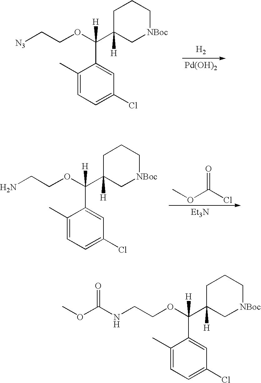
C1(C)=CC=C(Cl)C=C1C(OCC[N3])(C1([H])C[NBoc]CCC1)[H].[H2].[Pd(OH)2].COC(Cl)=O.[Et3N].C1(C)=CC=C(Cl)C=C1C(OCCN)(C1([H])C[NBoc]CCC1)[H].C1(C)=CC=C(Cl)C=C1C(OCCNC(OC)=O)(C1([H])C[NBoc]CCC1)[H]
